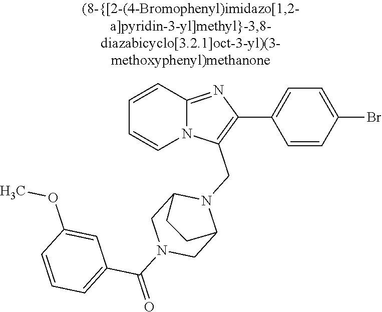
N12C(=NC(C3=CC=C(Br)C=C3)=C1CN1C3CN(C(=O)C4=CC=CC(OC)=C4)CC1CC3)C=CC=C2
